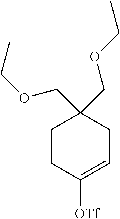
C1CC([OTf])=CCC1(COCC)COCC
